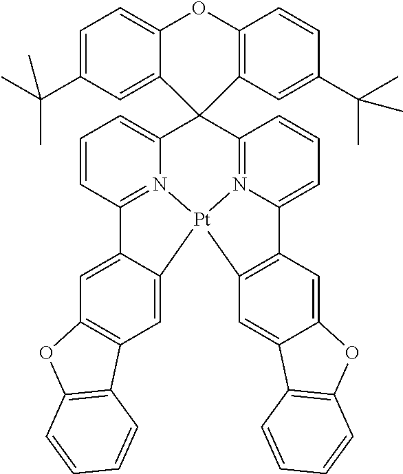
C12(C3=CC=CC4=N3[Pt]3(N5=C1C=CC=C5C1=C3C=C3C(=C1)OC1=C3C=CC=C1)C1=CC3=C(C=C41)OC1=C3C=CC=C1)C1=C(OC3=CC=C(C(C)(C)C)C=C23)C=CC(C(C)(C)C)=C1
